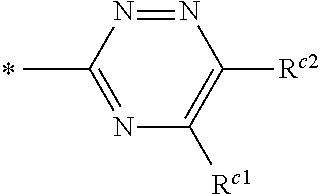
N1=NC(C)=NC([Rc1])=C1[Rc2]
